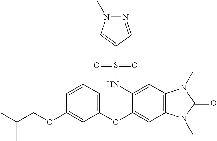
C1=CC=C(OC2=CC3=C(C=C2NS(C2=CN(C)N=C2)(=O)=O)N(C)C(=O)N3C)C=C1OCC(C)C
